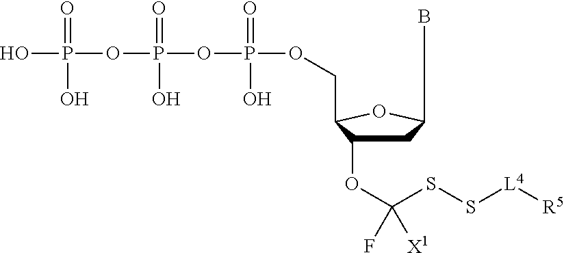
C1C(OC(SS[L4][R5])(F)[X1])C(COP(OP(O)(=O)OP(=O)(O)O)(O)=O)OC1B
